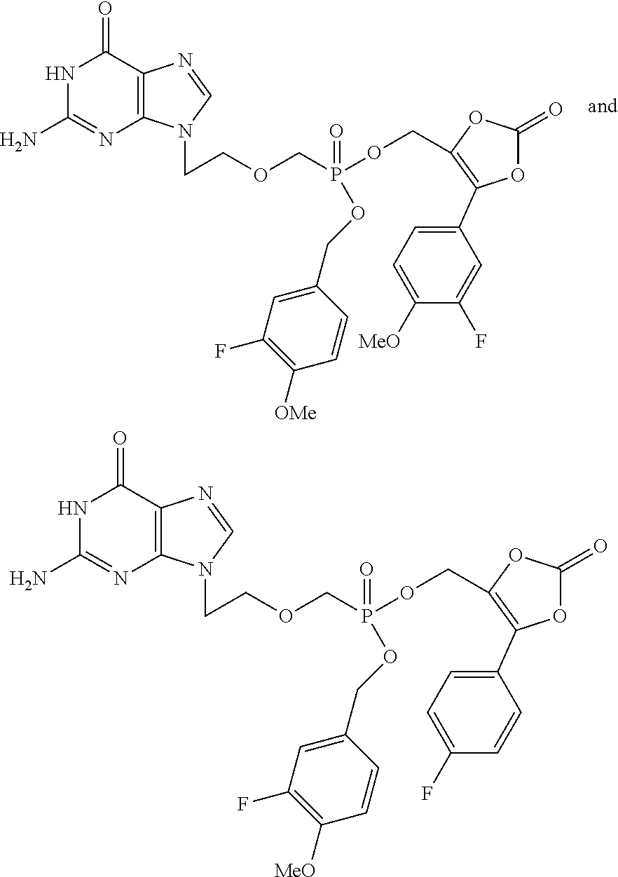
N1C(N)=NC2=C(C1=O)N=CN2CCOCP(OCC1=C(C2=CC=C([MeO])C(F)=C2)OC(=O)O1)(=O)OCC1=CC(F)=C([OMe])C=C1.N1C(N)=NC2=C(C1=O)N=CN2CCOCP(OCC1=C(C2=CC=C(F)C=C2)OC(=O)O1)(=O)OCC1=CC(F)=C([MeO])C=C1
